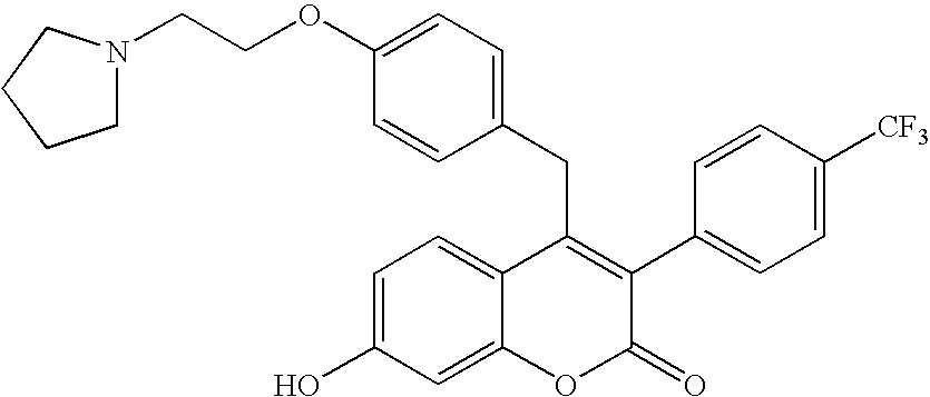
C1=C(O)C=C2C(=C1)C(CC1=CC=C(OCCN3CCCC3)C=C1)=C(C1=CC=C([CF3])C=C1)C(=O)O2
